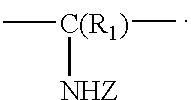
C[C(R1)](C)[NHZ]
